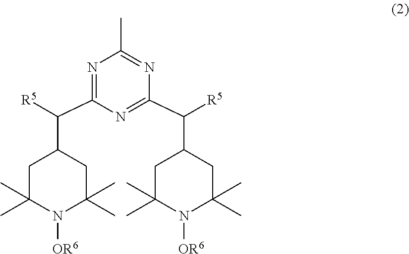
N1=C(C([R5])C2CC(C)(C)N([OR6])C(C)(C)C2)N=C(C([R5])C2CC(C)(C)N([OR6])C(C)(C)C2)N=C1C
